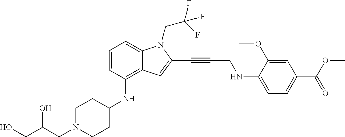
C(N1CCC(NC2=C3C(=CC=C2)N(CC(F)(F)F)C(C#CCNC2=CC=C(C(OC)=O)C=C2OC)=C3)CC1)C(CO)O
